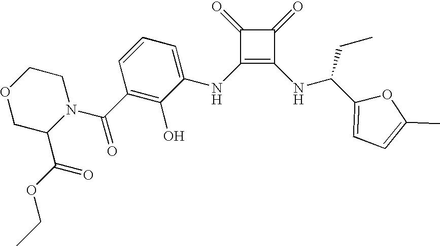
O1CC(C(OCC)=O)N(C(C2=C(O)C(NC3=C(NC(CC)C4=CC=C(C)O4)C(=O)C3=O)=CC=C2)=O)CC1
